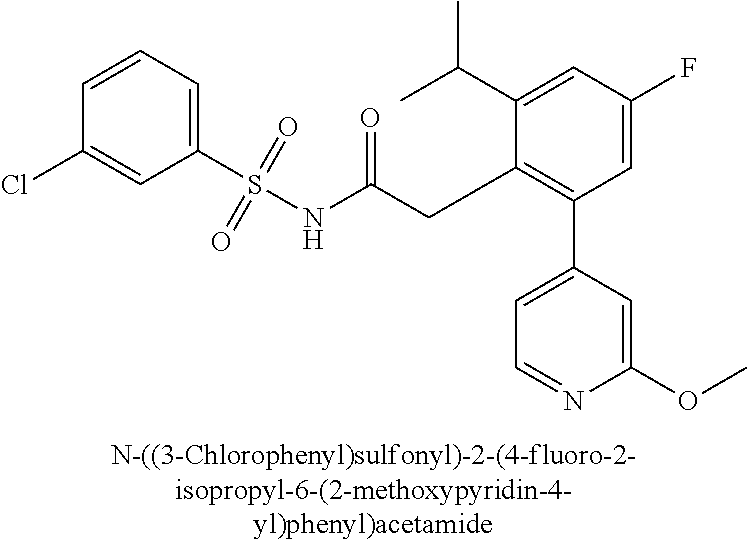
C1(S(NC(CC2=C(C3=CC=NC(OC)=C3)C=C(F)C=C2C(C)C)=O)(=O)=O)=CC=CC(Cl)=C1
